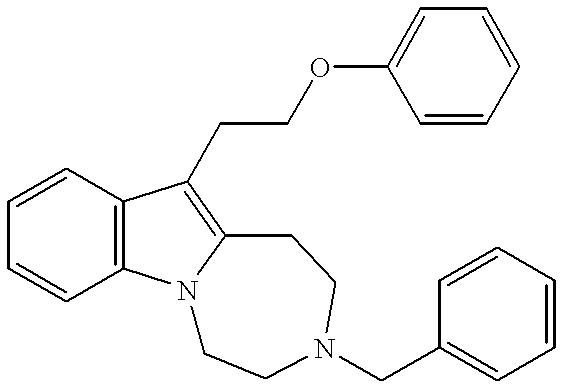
C1=CC2=C(C=C1)N1C(=C2CCOC2=CC=CC=C2)CCN(CC2=CC=CC=C2)CC1
